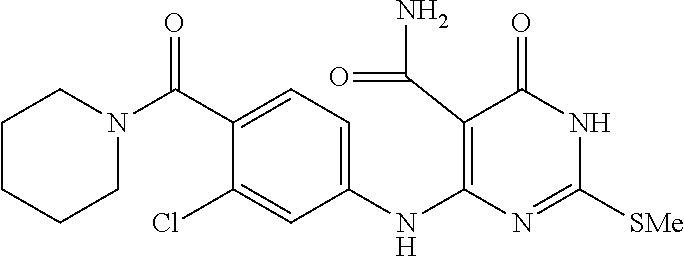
C1(C(N2CCCCC2)=O)=CC=C(NC2=C(C(N)=O)C(=O)NC([SMe])=N2)C=C1Cl
